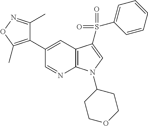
C1(C2=CC3=C(N=C2)N(C2CCOCC2)C=C3S(C2=CC=CC=C2)(=O)=O)=C(C)ON=C1C
